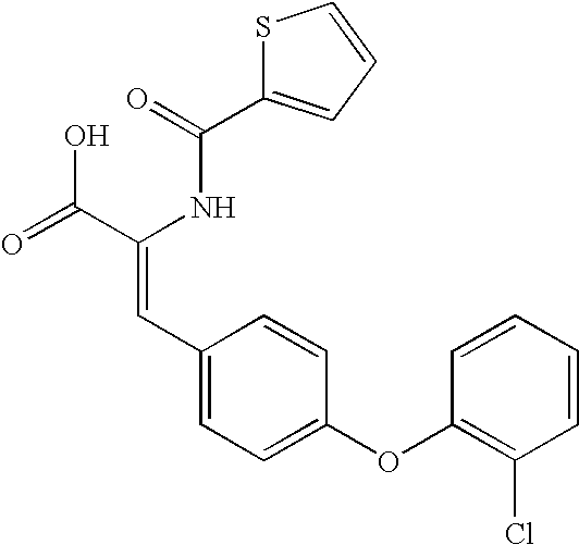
C(=O)(NC(C(=O)O)=CC1=CC=C(OC2=C(Cl)C=CC=C2)C=C1)C1=CC=CS1
